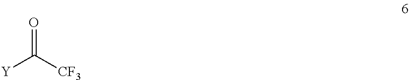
O=C([CF3])[Y]
